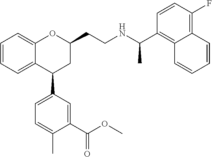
C12=CC=CC=C1C(C1=CC=C(C)C(C(OC)=O)=C1)CC(CCNC(C1=C3C(=C(F)C=C1)C=CC=C3)C)O2
